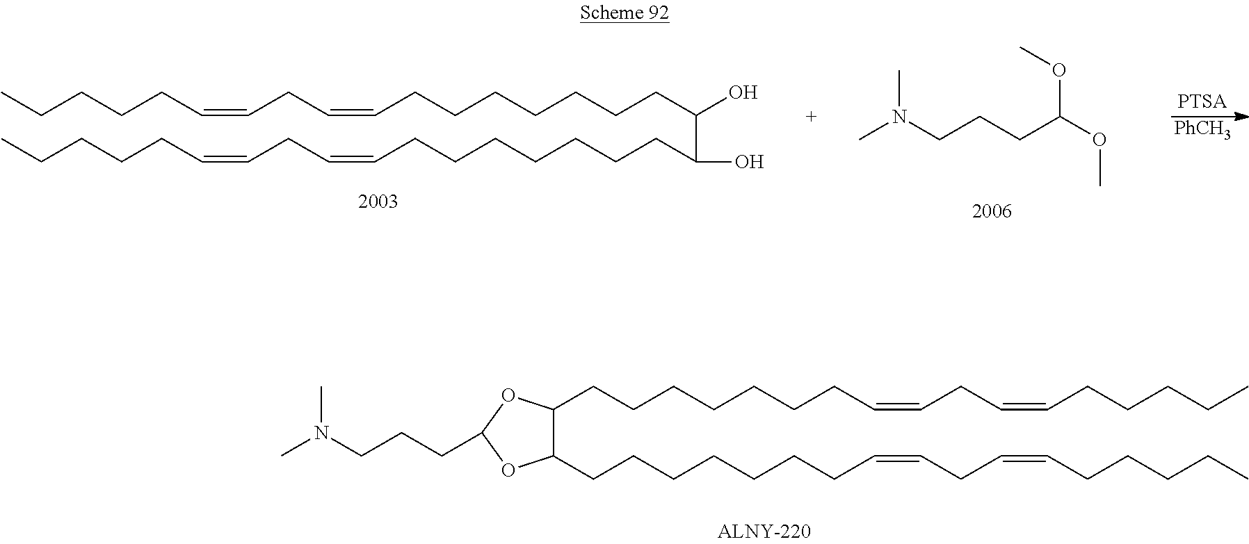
CCCCCC=CCC=CCCCCCCCC(C(CCCCCCCC=CCC=CCCCCC)O)O.CN(CCCC(OC)OC)C.[PhCH3].CCCCCC=CCC=CCCCCCCCC1C(CCCCCCCC=CCC=CCCCCC)OC(CCCN(C)C)O1
